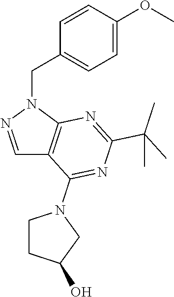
C1=CC(OC)=CC=C1CN1N=CC2=C1N=C(C(C)(C)C)N=C2N1CCC(O)C1
